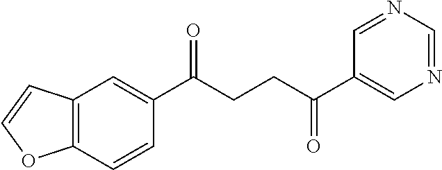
C1(C(CCC(C2=CN=CN=C2)=O)=O)=CC2=C(C=C1)OC=C2
